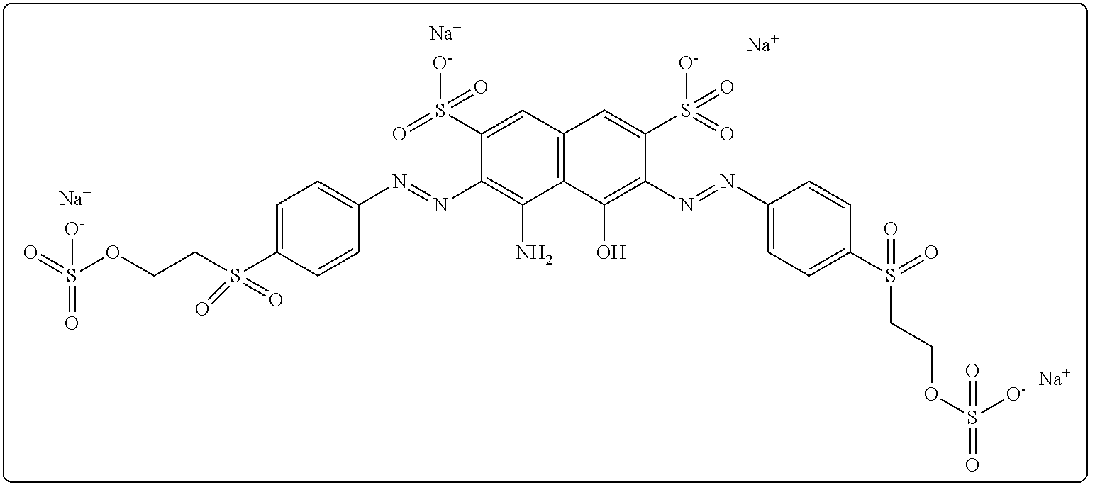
O=S(OCCS(C1=CC=C(N=NC2=C(N)C3=C(C=C2S([O-])(=O)=O)C=C(S([O-])(=O)=O)C(N=NC2=CC=C(S(=O)(=O)CCOS(=O)(=O)[O-])C=C2)=C3O)C=C1)(=O)=O)(=O)[O-].[Na].[Na].[Na].[Na]
